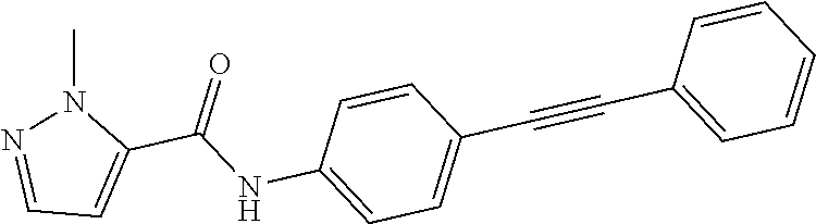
C1=CC(C#CC2=CC=CC=C2)=CC=C1NC(C1=CC=NN1C)=O
